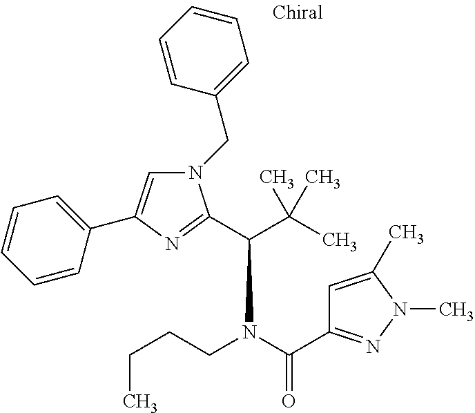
N1(CC2=CC=CC=C2)C=C(C2=CC=CC=C2)N=C1C(C(C)(C)C)N(CCCC)C(=O)C1=NN(C)C(C)=C1
